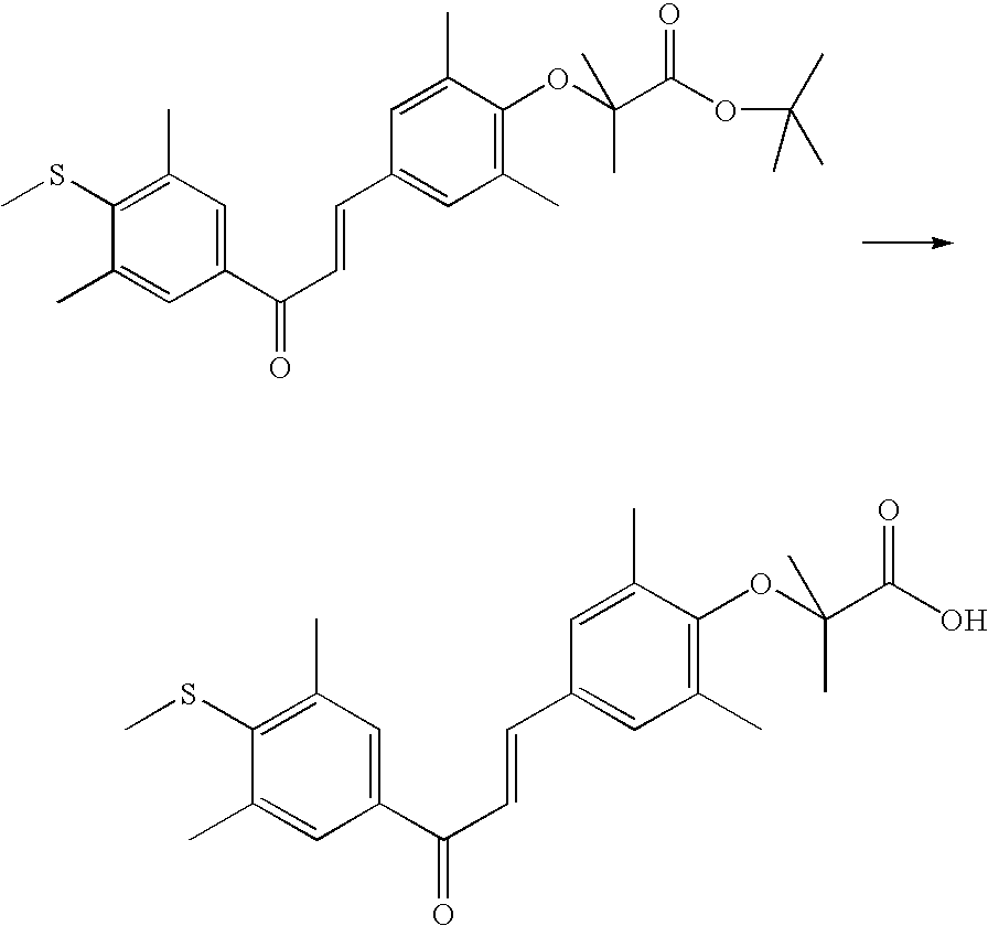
C1(C)=C(SC)C(C)=CC(C(C=CC2=CC(C)=C(OC(C(OC(C)(C)C)=O)(C)C)C(C)=C2)=O)=C1.C1(C)=C(SC)C(C)=CC(C(C=CC2=CC(C)=C(OC(C(O)=O)(C)C)C(C)=C2)=O)=C1
